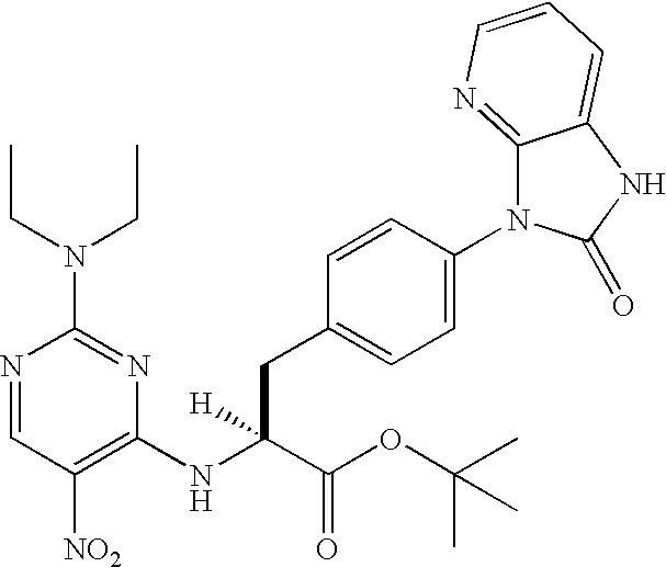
N1=CC([NO2])=C(NC(C(OC(C)(C)C)=O)([H])CC2=CC=C(N3C4=NC=CC=C4NC3=O)C=C2)N=C1N(CC)CC
